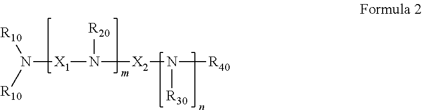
[R10]N([R10])[X1]N([R20])[X2]N([R30])[R40]
